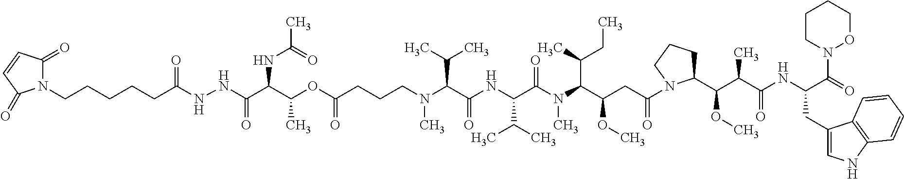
CN(C(C(NC(C(N(C(C(CC(N1C(C(C(C(NC(CC2=CNC3=C2C=CC=C3)C(=O)N2OCCCC2)=O)C)OC)CCC1)=O)OC)C(C)CC)C)=O)C(C)C)=O)C(C)C)CCCC(OC(C(C(NNC(CCCCCN1C(=O)C=CC1=O)=O)=O)NC(C)=O)C)=O
